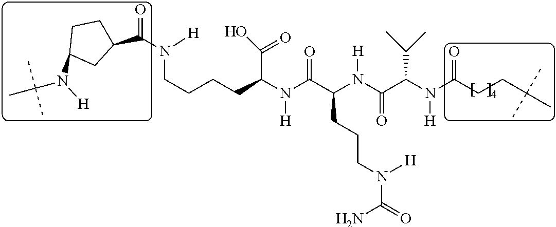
C(C(N(C(C(N(C(=O)C(N(C(CCC(C)(C)C)=O)[H])C(C)C)[H])CCCN(C(=O)N)[H])=O)[H])C(O)=O)CCCN(C(C1CCC(N(C(C)(C)C)[H])C1)=O)[H]
